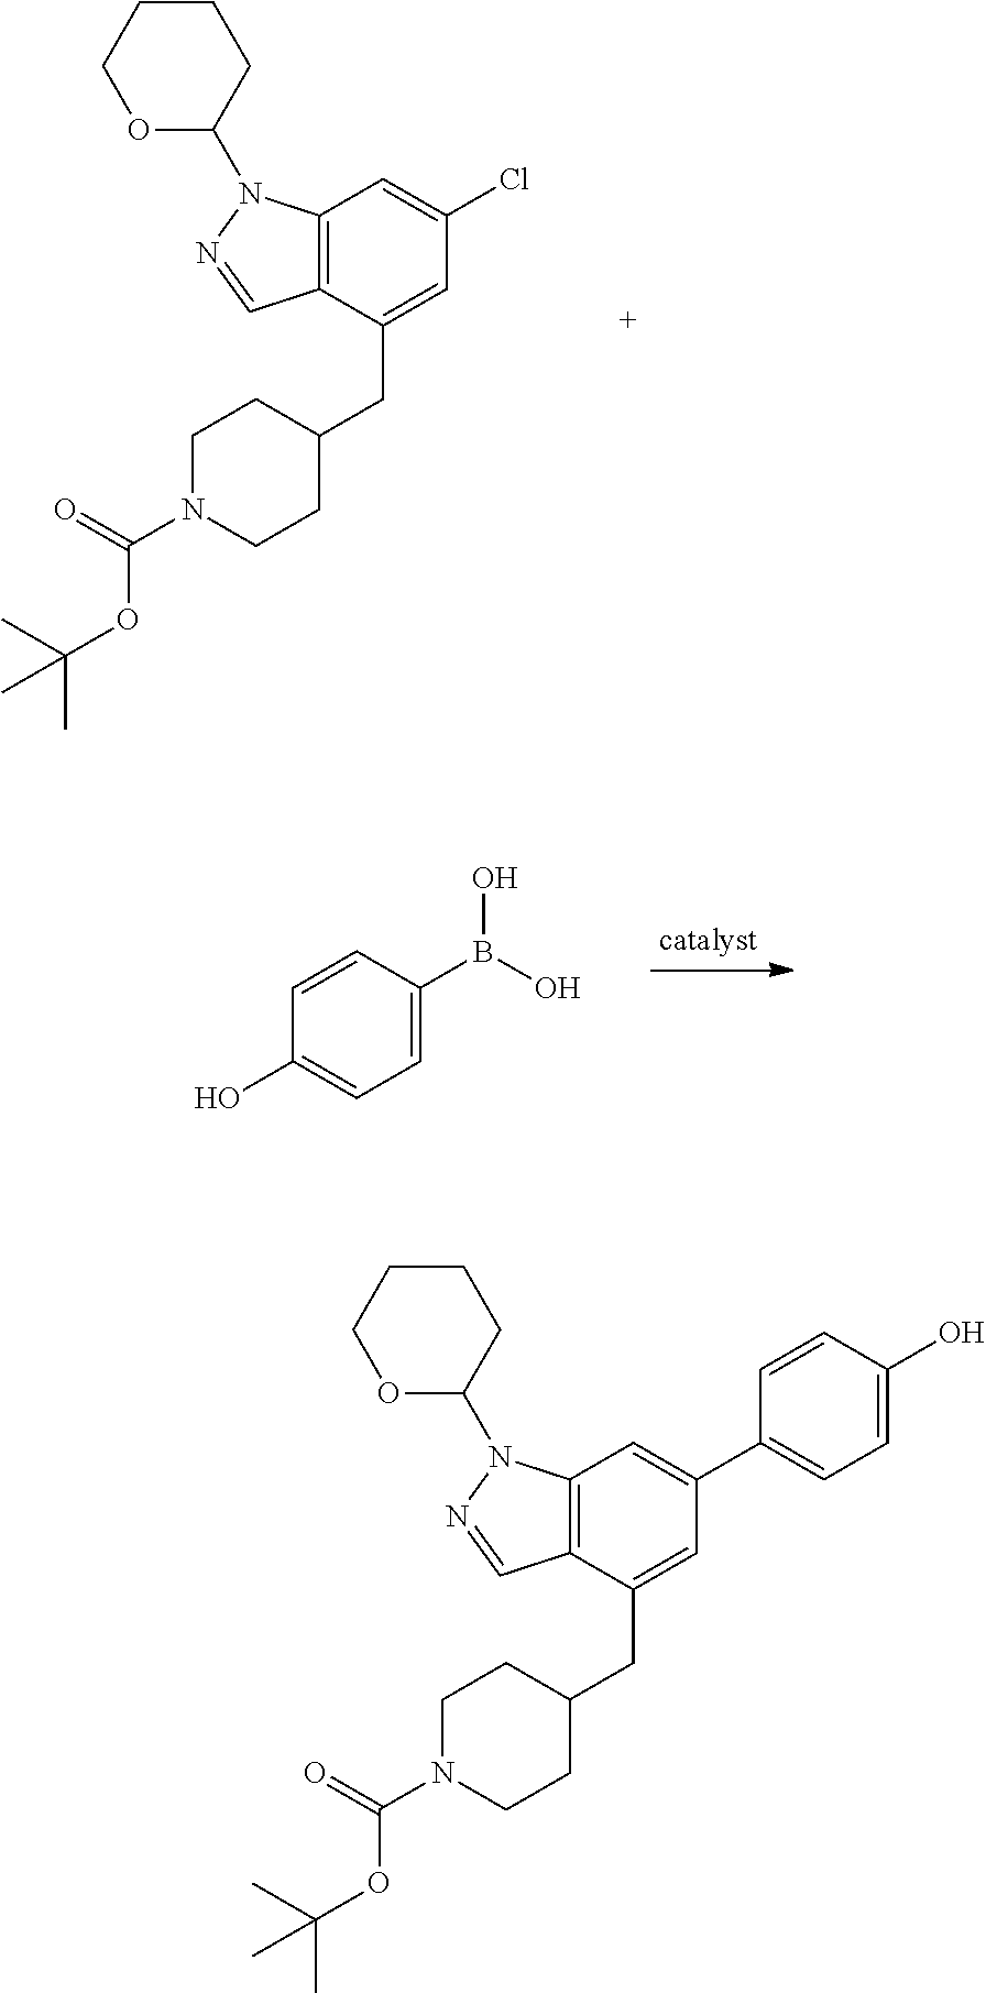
C12=C(C(CC3CCN(C(OC(C)(C)C)=O)CC3)=CC(Cl)=C1)C=NN2C1CCCCO1.C1=C(B(O)O)C=CC(O)=C1.C12=C(C(CC3CCN(C(OC(C)(C)C)=O)CC3)=CC(C3=CC=C(O)C=C3)=C1)C=NN2C1CCCCO1
